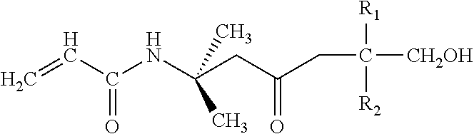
C=CC(NC(CC(CC([CH2OH])([R1])[R2])=O)(C)C)=O
